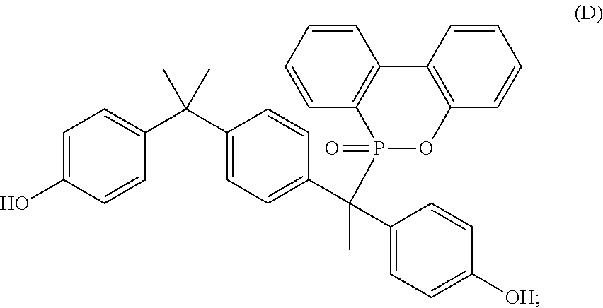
C1=C(O)C=CC(C(C2=CC=C(C(C3=CC=C([OH])C=C3)(P3(=O)OC4=C(C5=C3C=CC=C5)C=CC=C4)C)C=C2)(C)C)=C1
